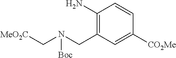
C1(CN(C[MeO2C])[Boc])=C(N)C=CC([CO2Me])=C1
